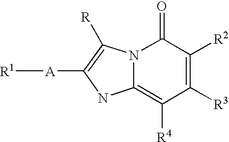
C12=C([R4])C([R3])=C([R2])C(=O)N1C([R])=C([A][R1])N2
